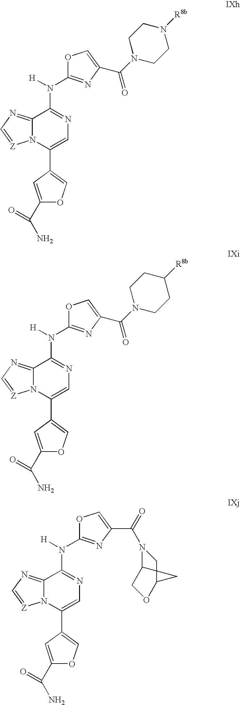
N12C(=NC=[Z]1)C(N([H])C1=NC(C(N3CCN([R8b])CC3)=O)=CO1)=NC=C2C1=COC(C(N)=O)=C1.N12C(=NC=[Z]1)C(N([H])C1=NC(C(N3CCC([R8b])CC3)=O)=CO1)=NC=C2C1=COC(C(N)=O)=C1.N12C(=NC=[Z]1)C(N([H])C1=NC(C(=O)N3C4COC(C3)C4)=CO1)=NC=C2C1=COC(C(N)=O)=C1
